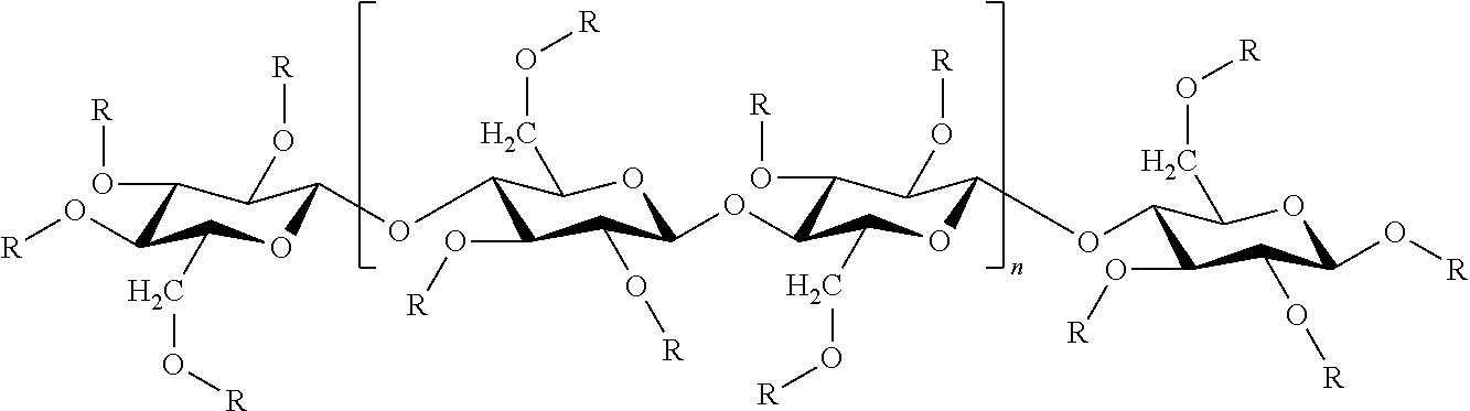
O1C(OC2C(O[R])C(O[R])C(OC3C(O[R])C(O[R])C(OC4C(O[R])C(O[R])C(O[R])OC4CO[R])OC3CO[R])OC2CO[R])C(O[R])C(O[R])C(O[R])C1CO[R]
